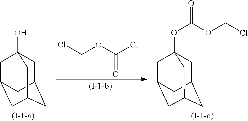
C1C2CC3CC(CC1(O)C3)C2.ClCOC(Cl)=O.C1C2CC3CC(CC1(OC(=O)OCCl)C3)C2
